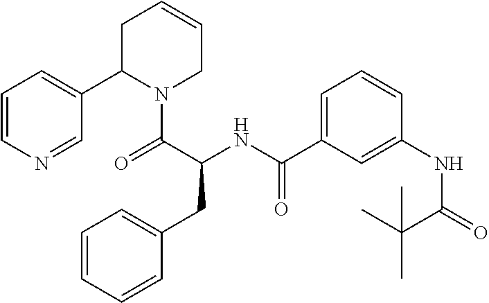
CC(C)(C(NC1=CC(C(=O)NC(CC2=CC=CC=C2)C(=O)N2C(C3=CC=CN=C3)CC=CC2)=CC=C1)=O)C
